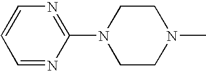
C1=CN=C(N2CCN(C)CC2)N=C1
